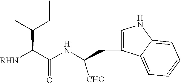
CC(CC)C(C(NC(CC1=CNC2=CC=CC=C12)[CHO])=O)[RHN]
